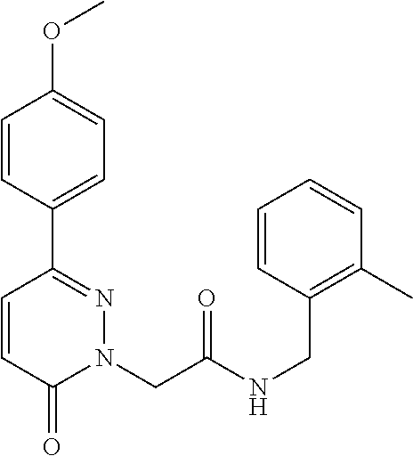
C1=CC(C2=NN(CC(NCC3=C(C)C=CC=C3)=O)C(=O)C=C2)=CC=C1OC
